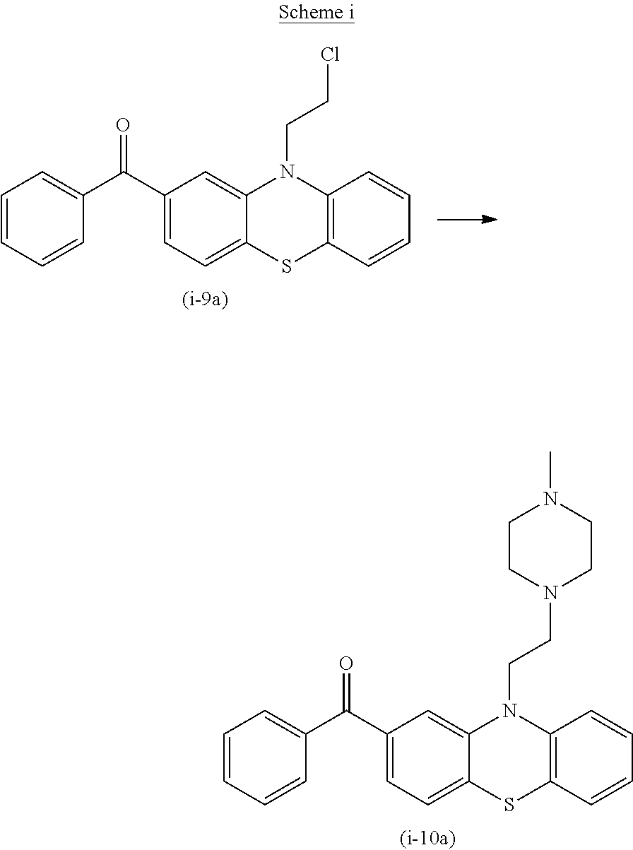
C1=CC=CC(C(C2=CC=C3C(=C2)N(CCCl)C2=C(S3)C=CC=C2)=O)=C1.C1=CC=CC(C(C2=CC=C3C(=C2)N(CCN2CCN(C)CC2)C2=C(S3)C=CC=C2)=O)=C1
